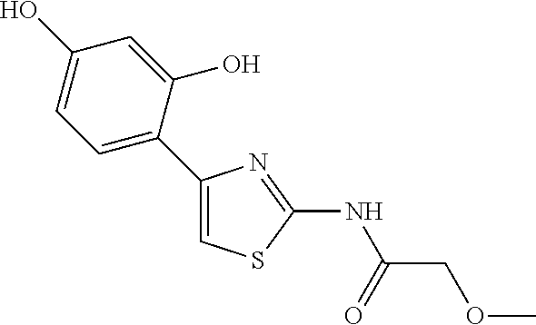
C1(O)=CC=C(C2=CSC(NC(COC)=O)=N2)C(O)=C1
